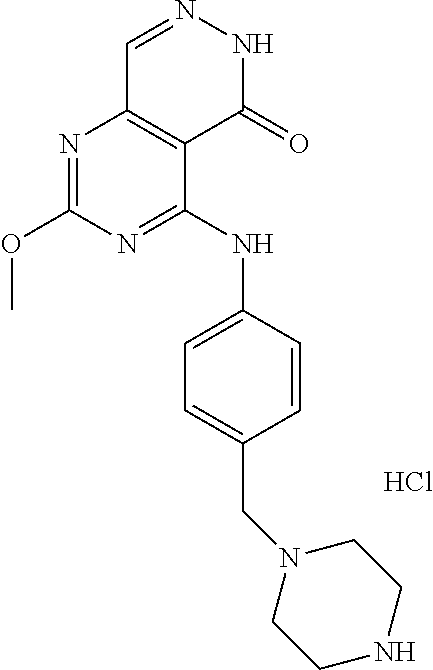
Cl.N1=C(OC)N=C(NC2=CC=C(CN3CCNCC3)C=C2)C2=C1C=NNC2=O
